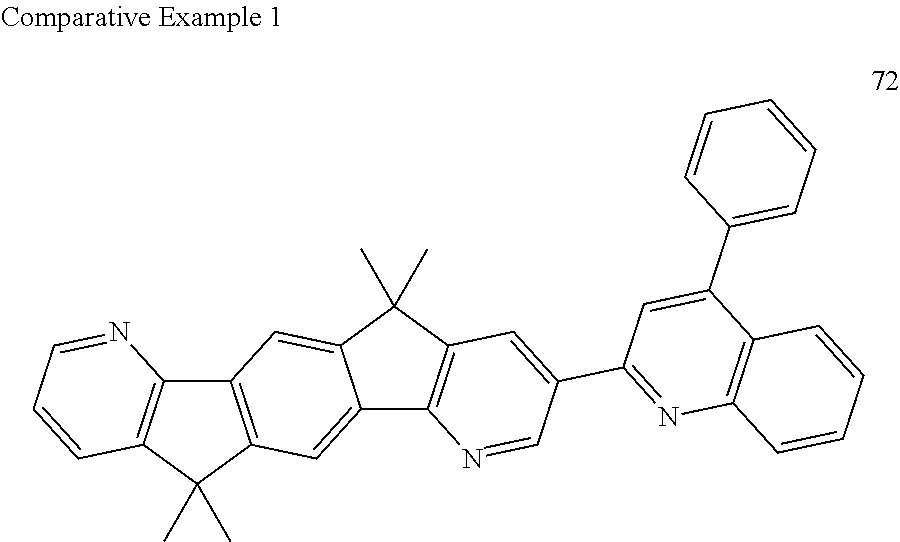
C12=C(C(C)(C)C3=C1N=CC=C3)C=C1C(=C2)C(C)(C)C2=C1N=CC(C1=NC3=C(C(C4=CC=CC=C4)=C1)C=CC=C3)=C2
